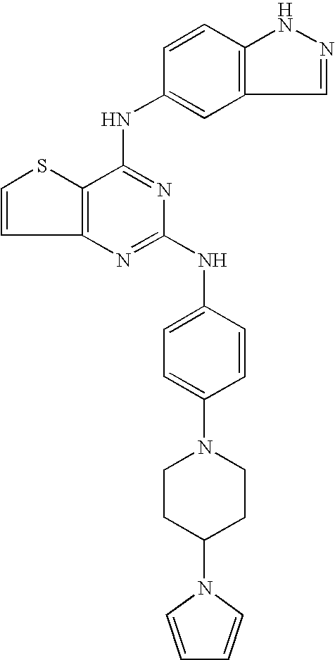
C12=C(C(NC3=CC4=C(C=C3)NN=C4)=NC(NC3=CC=C(N4CCC(N5C=CC=C5)CC4)C=C3)=N1)SC=C2
